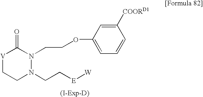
[V]1CCN(CC[E][W])N(CCOC2=CC=CC([COORD1])=C2)C1=O
